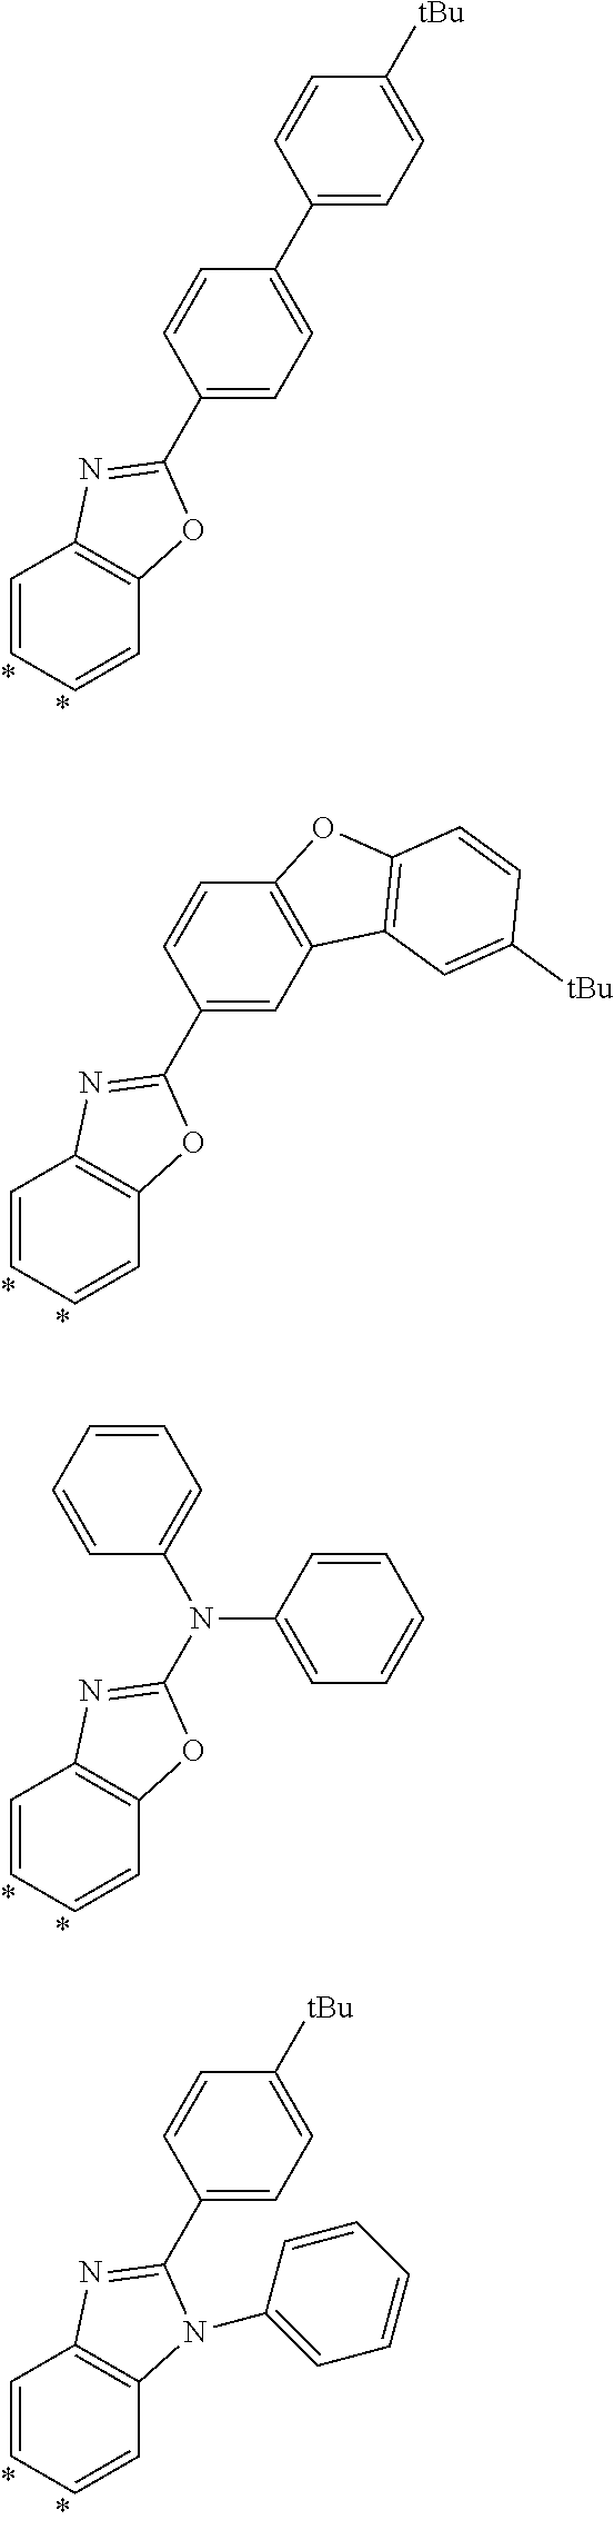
C1=CC=CC2=C1N=C(C1=CC=C(C3=CC=C([tBu])C=C3)C=C1)O2.C1=CC=CC2=C1N=C(C1=CC3=C(C=C1)OC1=C3C=C([tBu])C=C1)O2.C1=CC=CC2=C1N=C(N(C1=CC=CC=C1)C1=CC=CC=C1)O2.C1=CC=CC2=C1N=C(C1=CC=C([tBu])C=C1)N2C1=CC=CC=C1
